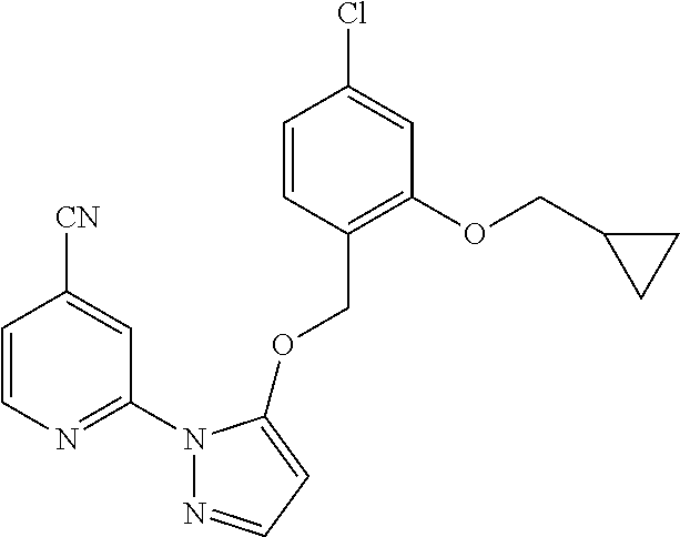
O(C1=C(COC2=CC=NN2C2=NC=CC([CN])=C2)C=CC(Cl)=C1)CC1CC1
